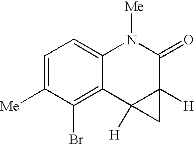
C1=C([Me])C(Br)=C2C(=C1)N([Me])C(=O)C1([H])C2([H])C1
